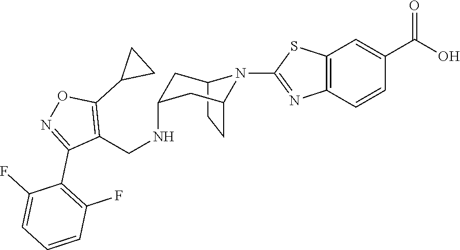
C12CCC(CC(NCC3=C(C4CC4)ON=C3C3=C(F)C=CC=C3F)C1)N2C1=NC2=C(C=C(C(O)=O)C=C2)S1
